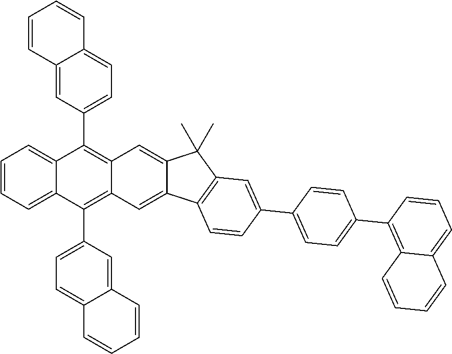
C1=CC=C2C(=C1)C(C1=CC=C3C(=C1)C=CC=C3)=C1C(=C2C2=CC=C3C(=C2)C=CC=C3)C=C2C(=C1)C(C)(C)C1=C2C=CC(C2=CC=C(C3=C4C=CC=CC4=CC=C3)C=C2)=C1
